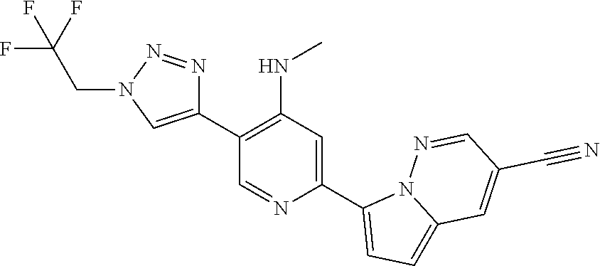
C1(C2=CN(CC(F)(F)F)N=N2)=C(NC)C=C(C2=CC=C3N2N=CC(C#N)=C3)N=C1
